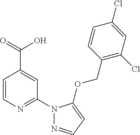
C1=CN=C(N2N=CC=C2OCC2=C(Cl)C=C(Cl)C=C2)C=C1C(=O)O
